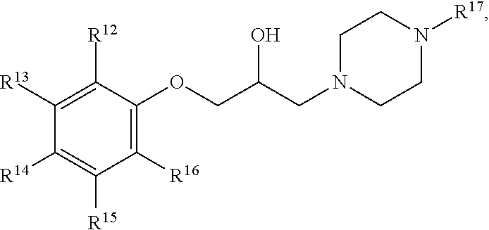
C1([R13])=C([R12])C(OCC(CN2CCN([R17])CC2)O)=C([R16])C([R15])=C1[R14]
